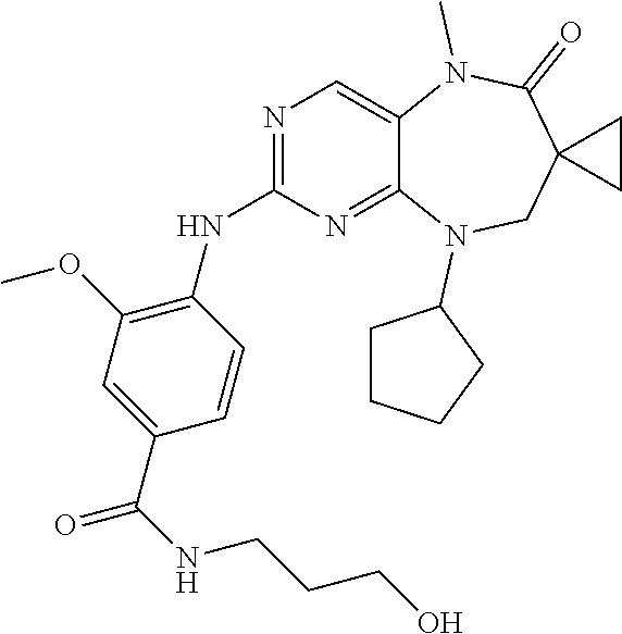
C1=CC(C(NCCCO)=O)=CC(OC)=C1NC1=NC=C2C(=N1)N(C1CCCC1)CC1(C(=O)N2C)CC1
